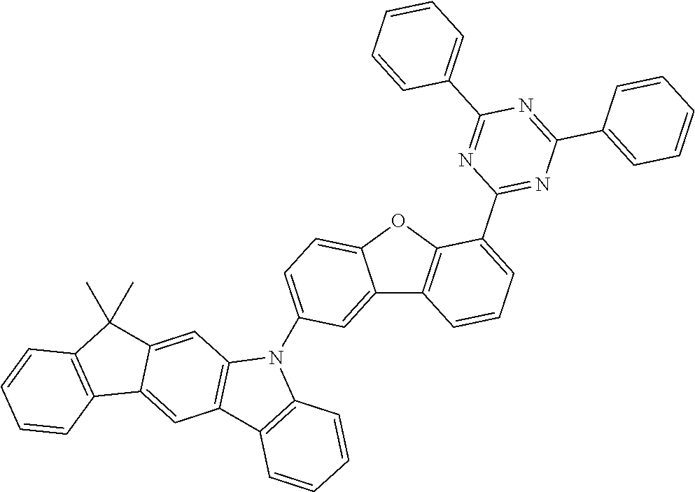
C12=CC(N3C4=C(C5=C3C=CC=C5)C=C3C(=C4)C(C)(C)C4=C3C=CC=C4)=CC=C1OC1=C2C=CC=C1C1=NC(C2=CC=CC=C2)=NC(C2=CC=CC=C2)=N1
